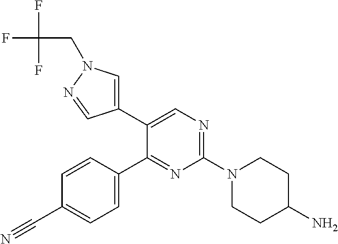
C1(C2=CN=C(N3CCC(N)CC3)N=C2C2=CC=C(C#N)C=C2)=CN(CC(F)(F)F)N=C1
